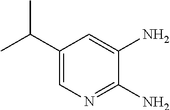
C1(C(C)C)=CN=C(N)C(N)=C1
